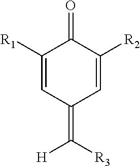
C1([R1])=CC(=C([R3])[H])C=C([R2])C1=O
